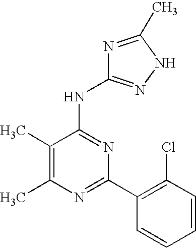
C1(C)=C(C)N=C(C2=C(Cl)C=CC=C2)N=C1NC1=NNC(C)=N1
